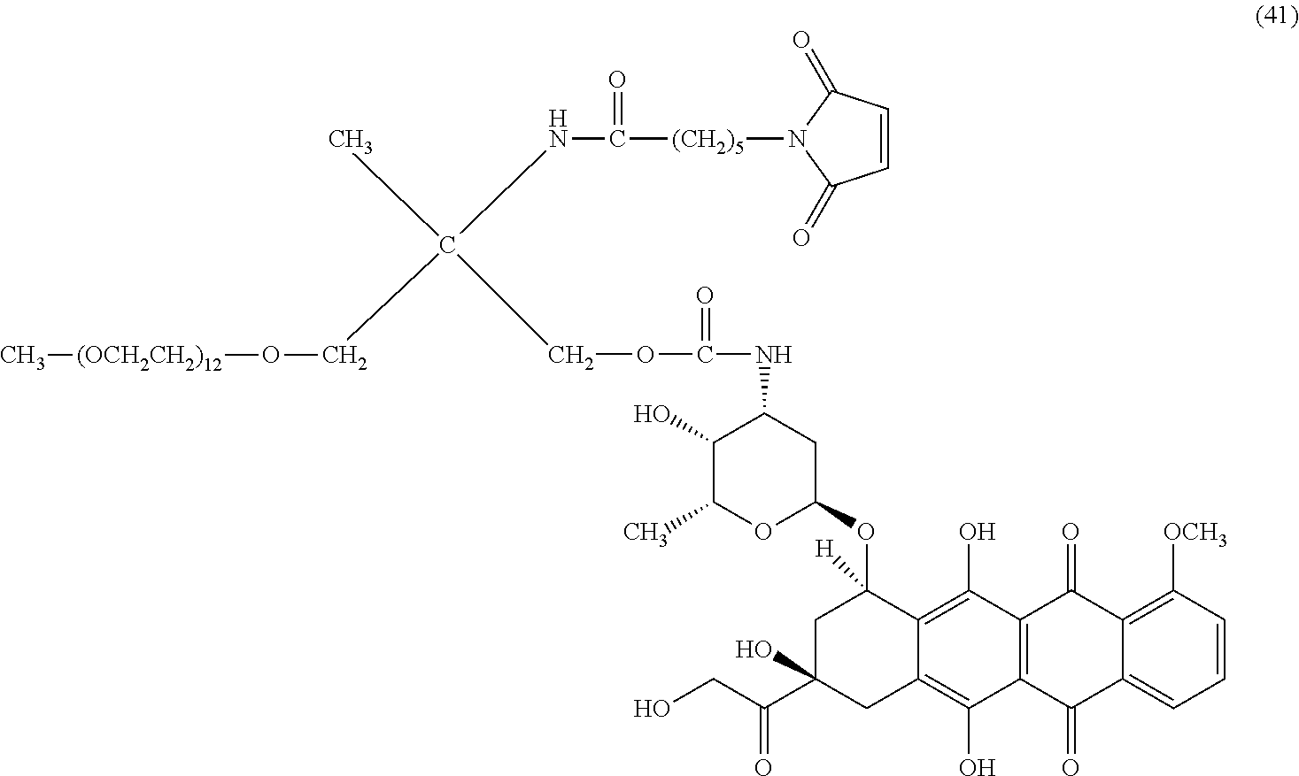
C1=CC(=O)N([(CH2)5]C(NC(COC(=O)NC2C(O)C(C)OC(OC3([H])CC(O)(C(CO)=O)CC4=C(O)C5=C(C(O)=C34)C(=O)C3=C([OCH3])C=CC=C3C5=O)C2)(C)CO[(OCH2CH2)12]C)=O)C1=O
